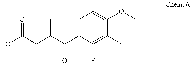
C1(C(C(CC(O)=O)C)=O)=CC=C(OC)C(C)=C1F
